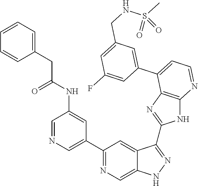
C1=NC=C(C2=NC=C3C(=C2)C(C2=NC4=C(N2)N=CC=C4C2=CC(CNS(C)(=O)=O)=CC(F)=C2)=NN3)C=C1NC(CC1=CC=CC=C1)=O
